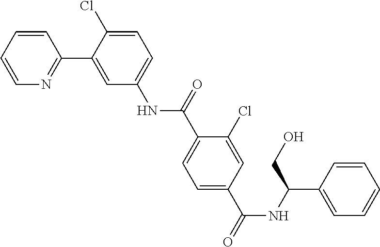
N1=C(C2=CC(NC(=O)C3=CC=C(C(=O)NC(C4=CC=CC=C4)CO)C=C3Cl)=CC=C2Cl)C=CC=C1
